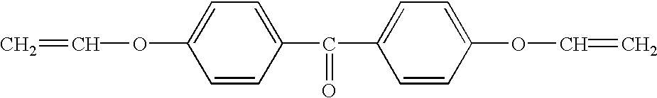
C=COC1=CC=C(C(C2=CC=C(OC=C)C=C2)=O)C=C1
